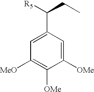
C1=C(C([R5])CC)C=C([OMe])C([OMe])=C1[MeO]
